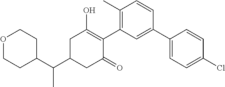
C1(C(C2CC(=O)C(C3=C(C)C=CC(C4=CC=C(Cl)C=C4)=C3)=C(O)C2)C)CCOCC1
